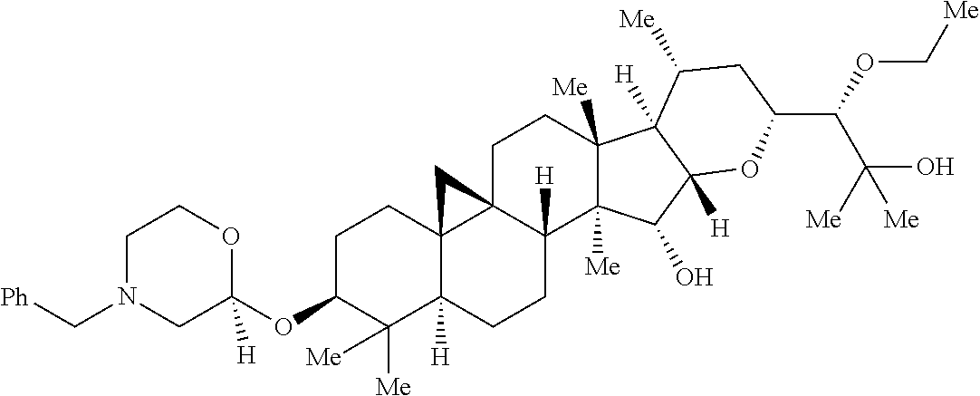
C(N1CC(OC2C([Me])([Me])C3([H])C4(CC2)C2(CCC5([Me])C([Me])(C(O)C6([H])C5([H])C([Me])CC(C(C(O)([Me])[Me])OC[Me])O6)C2([H])CC3)C4)([H])OCC1)[Ph]
